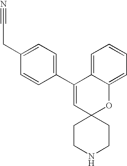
C1(C2=CC3(OC4=CC=CC=C24)CCNCC3)=CC=C(CC#N)C=C1
